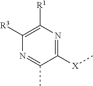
C1([X]C)=NC([R1])=C([R3])N=C1C
